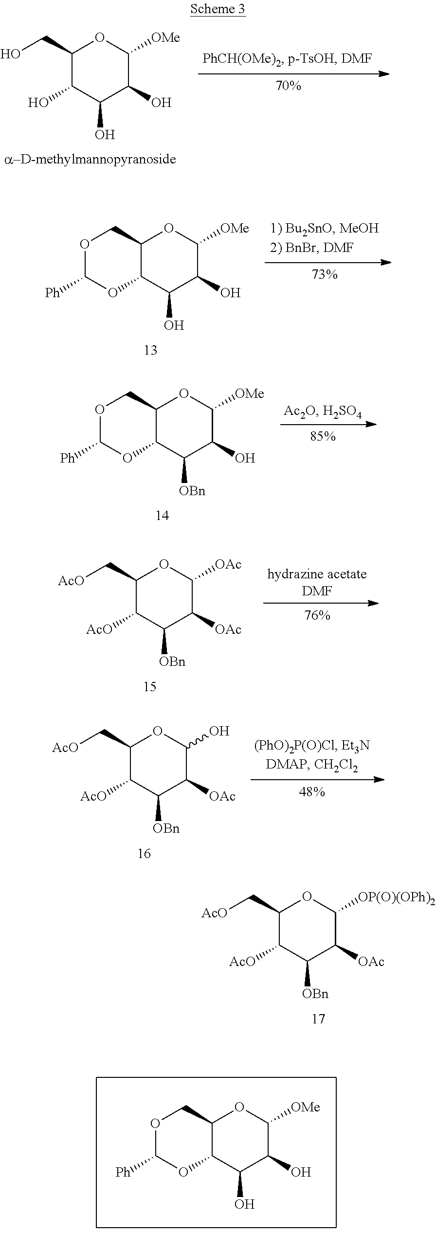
C1(C[AcO])C([AcO])C([OBn])C([OAc])C([OP(O)(OPh)2])O1.C12C(C(O)C(O)C([OMe])O1)OC([Ph])OC2.C1(CO)C(O)C(O)C(O)C([OMe])O1.C12C(C(O)C(O)C([OMe])O1)OC([Ph])OC2.C12C(C([OBn])C(O)C([OMe])O1)OC([Ph])OC2.C1(C[AcO])C([AcO])C([OBn])C([OAc])C([OAc])O1.C1(C[AcO])C([AcO])C([OBn])C([OAc])C(O)O1
